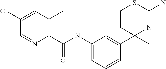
C1(NC(C2=C(C)C=C(Cl)C=N2)=O)=CC=CC(C2(C)N=C(N)SCC2)=C1
